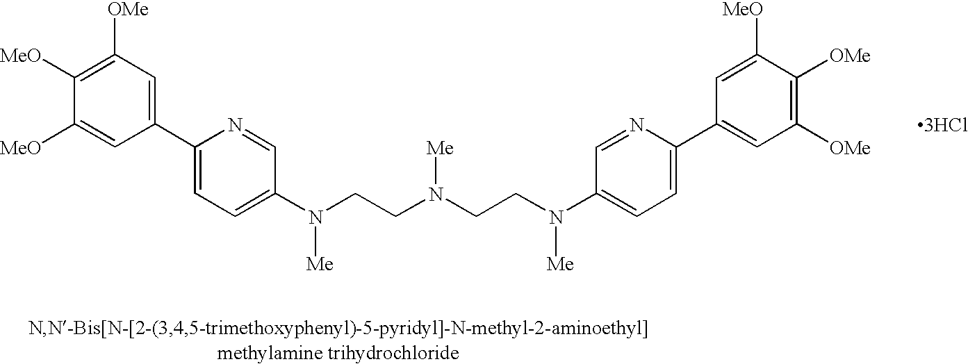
C1([MeO])=C([OMe])C=C(C2=CC=C(N([Me])CCN(CCN([Me])C3=CC=C(C4=CC([OMe])=C([OMe])C([MeO])=C4)N=C3)[Me])C=N2)C=C1[MeO].[3HCl]
